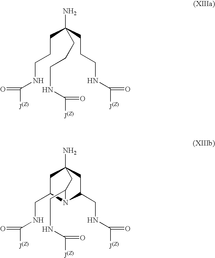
NC(CCCNC([J(Z)])=O)(CCCNC([J(Z)])=O)CCCNC([J(Z)])=O.C1C(CNC([J(Z)])=O)N2C(CNC([J(Z)])=O)CC1(N)CC2CNC([J(Z)])=O
